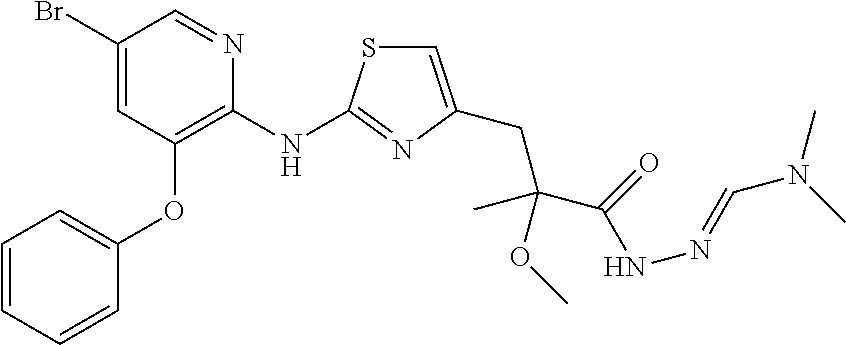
C1(Br)=CC(OC2=CC=CC=C2)=C(NC2=NC(CC(C(NN=CN(C)C)=O)(OC)C)=CS2)N=C1
